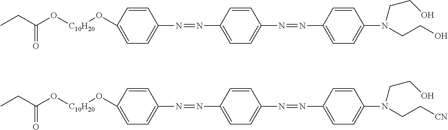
CCC(O[C10H20]OC1=CC=C(N=NC2=CC=C(N=NC3=CC=C(N(CCO)CCO)C=C3)C=C2)C=C1)=O.CCC(O[C10H20]OC1=CC=C(N=NC2=CC=C(N=NC3=CC=C(N(CC[CN])CCO)C=C3)C=C2)C=C1)=O
